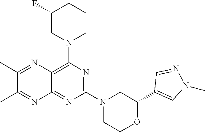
C1(C2=CN(C)N=C2)OCCN(C2=NC(N3CCCC(F)C3)=C3C(=N2)N=C(C)C(C)=N3)C1
